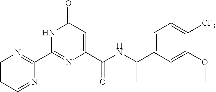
C1(C2=NC=CC=N2)=NC(C(NC(C2=CC=C([CF3])C(OC)=C2)C)=O)=CC(=O)N1
